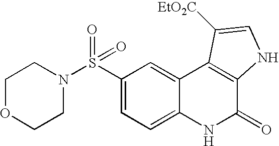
N1(S(C2=CC=C3C(=C2)C2=C(C(=O)N3)NC=C2[EtO2C])(=O)=O)CCOCC1
